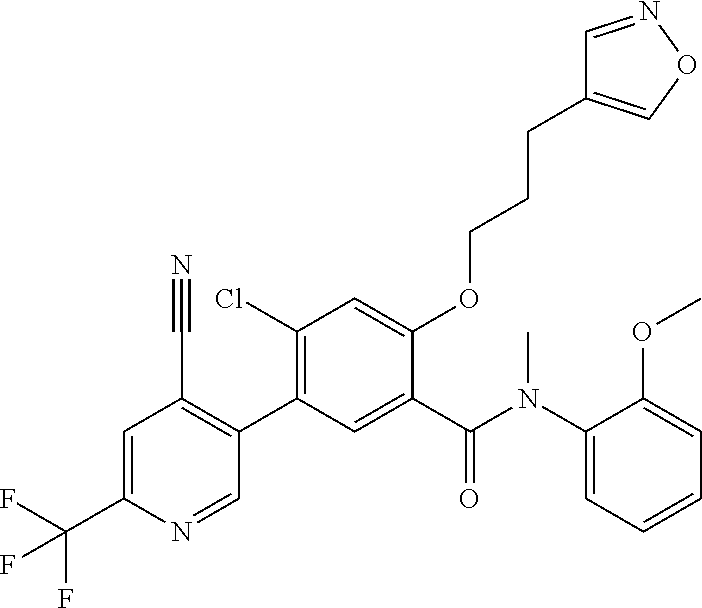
C1=C(C(F)(F)F)N=CC(C2=C(Cl)C=C(OCCCC3=CON=C3)C(C(N(C3=CC=CC=C3OC)C)=O)=C2)=C1C#N
